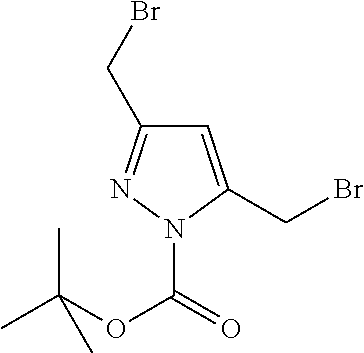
C1=C(CBr)N(C(=O)OC(C)(C)C)N=C1CBr
